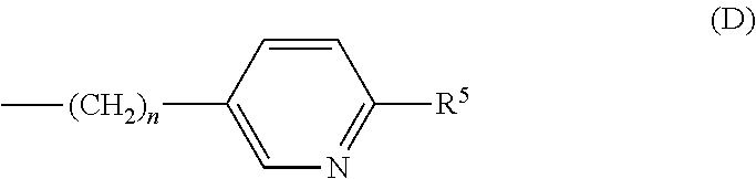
C1=C([(CH2)n]C)C=CC([R5])=N1
